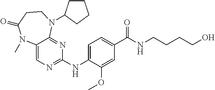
C1(NC2=NC=C3C(=N2)N(C2CCCC2)CCC(=O)N3C)=CC=C(C(NCCCCO)=O)C=C1OC
